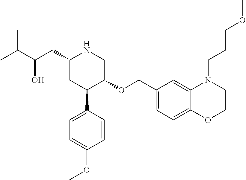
C1(CC(C(C)C)O)CC(C2=CC=C(OC)C=C2)C(OCC2=CC=C3C(=C2)N(CCCOC)CCO3)CN1
